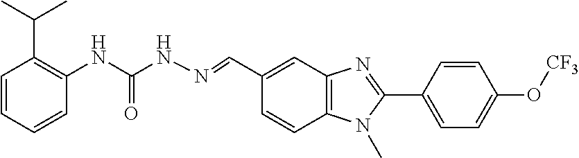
C1=CC(C2=NC3=C(N2C)C=CC(C=NNC(NC2=C(C(C)C)C=CC=C2)=O)=C3)=CC=C1O[CF3]
